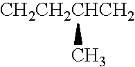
[CH2CH2CHCH2]C
